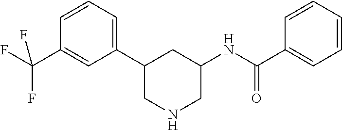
C1=CC=C(C2CNCC(NC(C3=CC=CC=C3)=O)C2)C=C1C(F)(F)F
